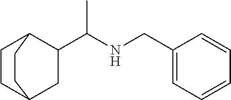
C1(CNC(C2C3CCC(C2)CC3)C)=CC=CC=C1
